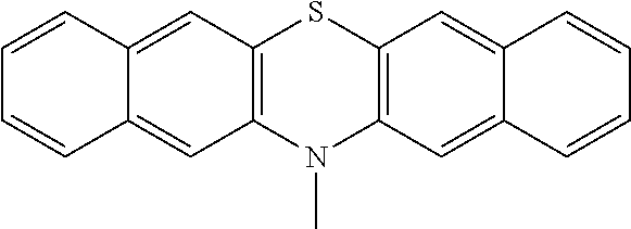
N1(C)C2=C(SC3=C1C=C1C(=C3)C=CC=C1)C=C1C(=C2)C=CC=C1
